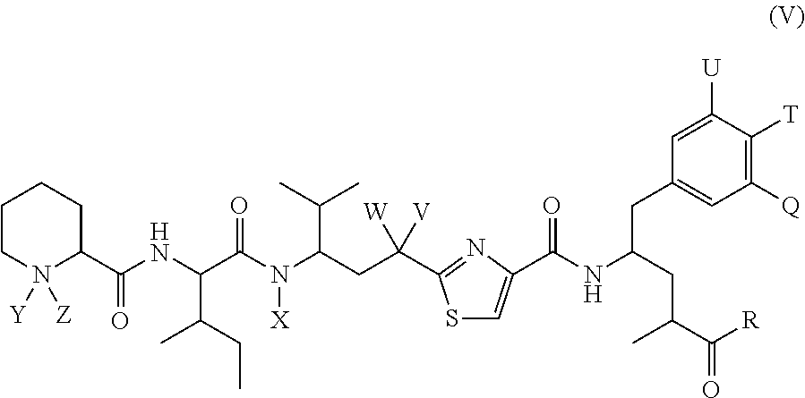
C1(C(NC(C(N(C(CC(C2=NC(C(NC(CC(C([R])=O)C)CC3=CC([Q])=C([T])C([U])=C3)=O)=CS2)([V])[W])C(C)C)[X])=O)C(CC)C)=O)CCCCN1([Y])[Z]
